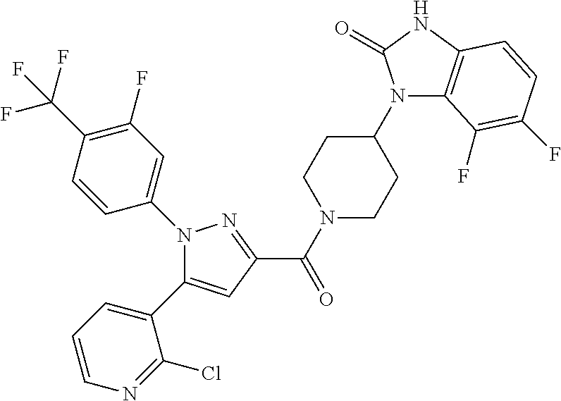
N1(C(C2=NN(C3=CC(F)=C(C(F)(F)F)C=C3)C(C3=CC=CN=C3Cl)=C2)=O)CCC(N2C3=C(NC2=O)C=CC(F)=C3F)CC1
